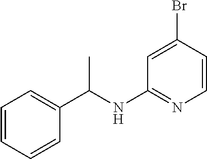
C1=CC=CC(C(NC2=NC=CC(Br)=C2)C)=C1
